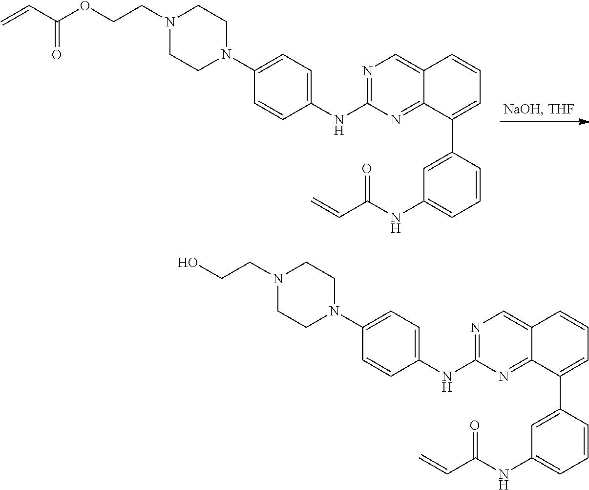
N1(CCOC(C=C)=O)CCN(C2=CC=C(NC3=NC=C4C(=N3)C(C3=CC(NC(C=C)=O)=CC=C3)=CC=C4)C=C2)CC1.N1(CCO)CCN(C2=CC=C(NC3=NC=C4C(=N3)C(C3=CC(NC(C=C)=O)=CC=C3)=CC=C4)C=C2)CC1
